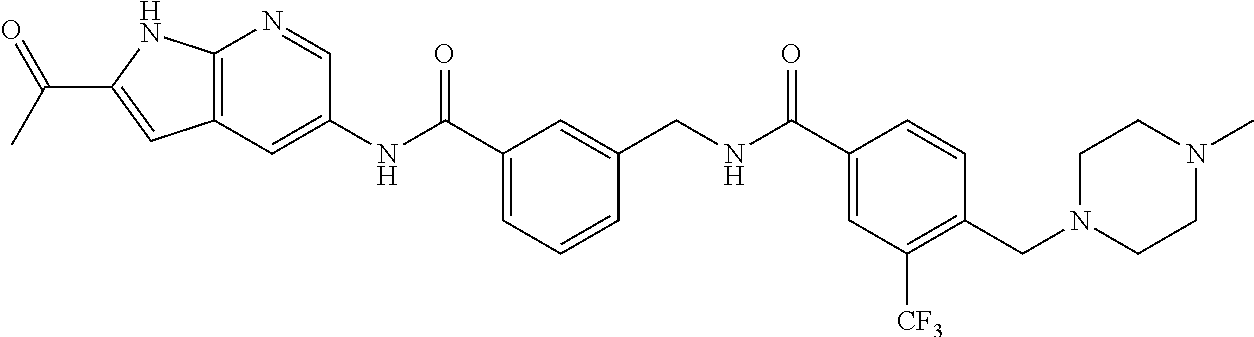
C(NCC1=CC(C(NC2=CC3=C(N=C2)NC(C(C)=O)=C3)=O)=CC=C1)(C1=CC([CF3])=C(CN2CCN(C)CC2)C=C1)=O
